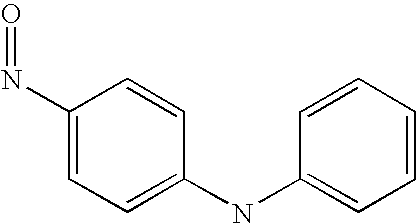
C1(N=O)=CC=C(NC2=CC=CC=C2)C=C1
